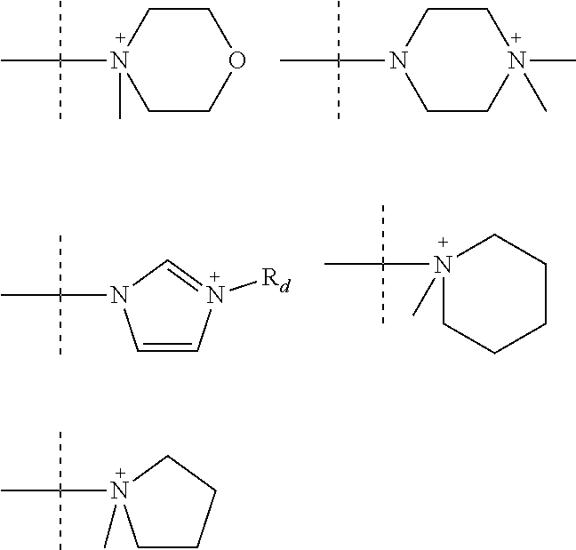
C1COCCN1(C(C)(C)C)C.C1CN(C)(C)CCN1C(C)(C)C.C(C)(C)(C)N1C=CN([Rd])=C1.N1(C(C)(C)C)(C)CCCCC1.C(C)(C)(C)N1(C)CCCC1
